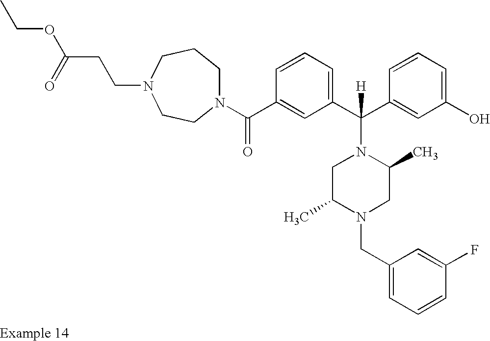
N1(C(C2=CC(C(C3=CC(O)=CC=C3)([H])N3CC(C)N(CC4=CC=CC(F)=C4)CC3C)=CC=C2)=O)CCCN(CCC(OCC)=O)CC1
